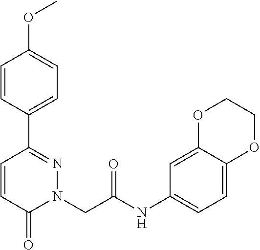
C1=CC(C2=NN(CC(NC3=CC=C4C(=C3)OCCO4)=O)C(=O)C=C2)=CC=C1OC
